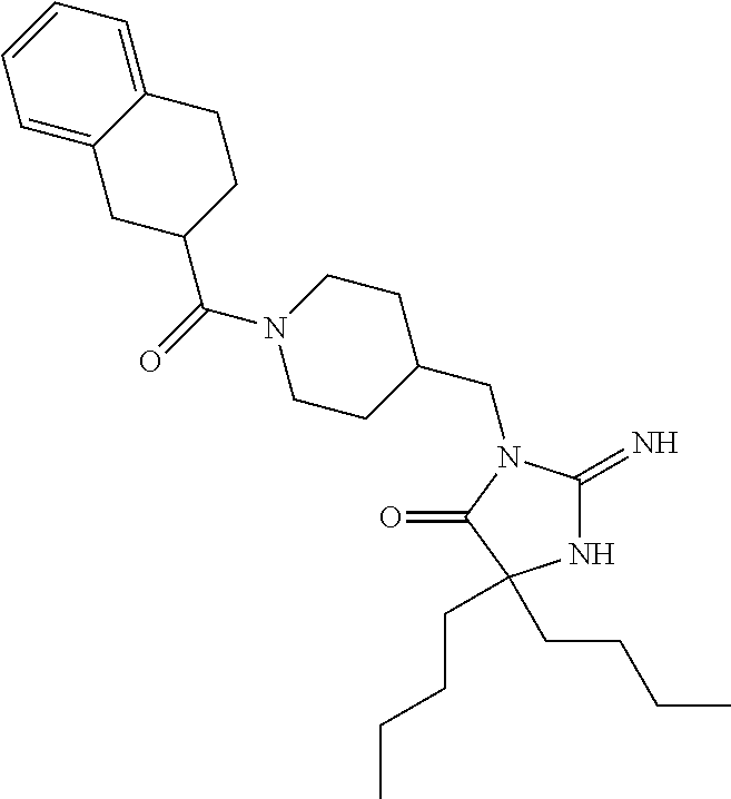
N1C(=N)N(CC2CCN(C(=O)C3CCC4=CC=CC=C4C3)CC2)C(=O)C1(CCCC)CCCC
